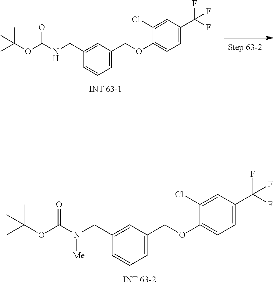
C1=CC=C(COC2=CC=C(C(F)(F)F)C=C2Cl)C=C1CN(C(OC(C)(C)C)=O)[Me].C1=CC=C(COC2=CC=C(C(F)(F)F)C=C2Cl)C=C1CNC(OC(C)(C)C)=O
